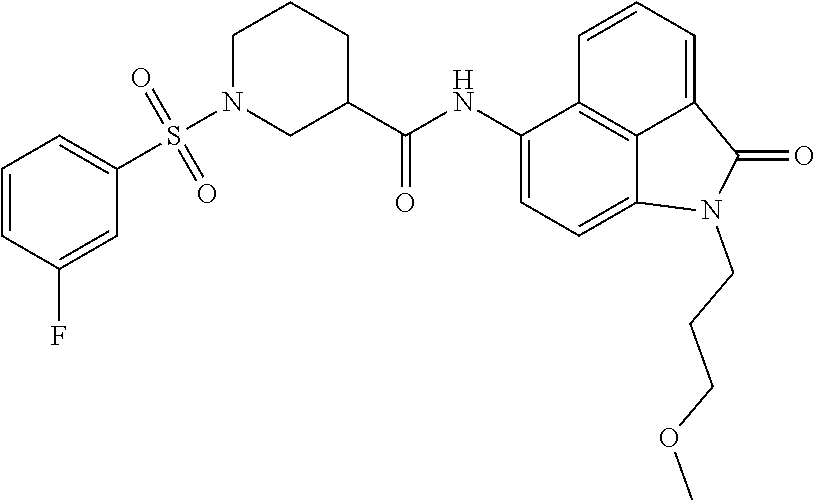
C1(NC(=O)C2CN(S(C3=CC=CC(F)=C3)(=O)=O)CCC2)=CC=C2C3=C1C=CC=C3C(=O)N2CCCOC
